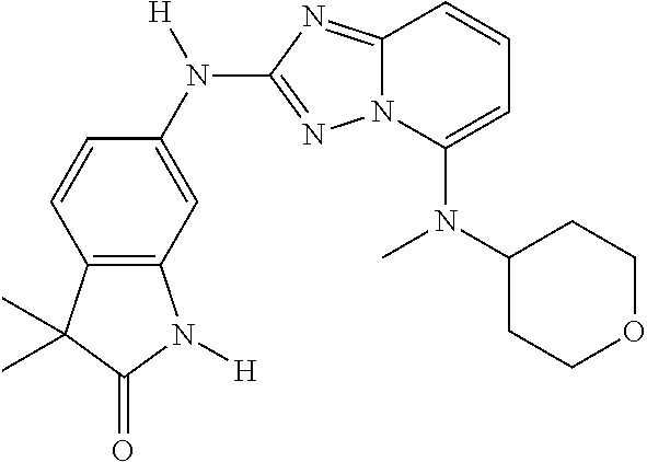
C12=C(C=C(N([H])C3=NN4C(=N3)C=CC=C4N(C3CCOCC3)C)C=C1)N([H])C(=O)C2(C)C
